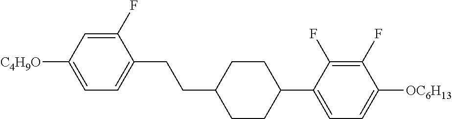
C1(F)=CC([C4H9O])=CC=C1CCC1CCC(C2=CC=C([OC6H13])C(F)=C2F)CC1
